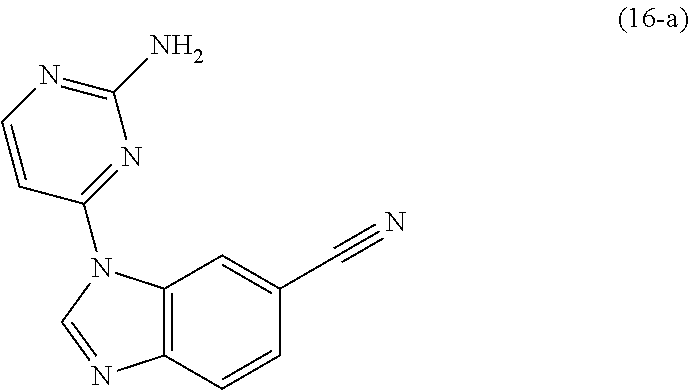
C12=C(C=CC(C#N)=C1)N=CN2C1=NC(N)=NC=C1
